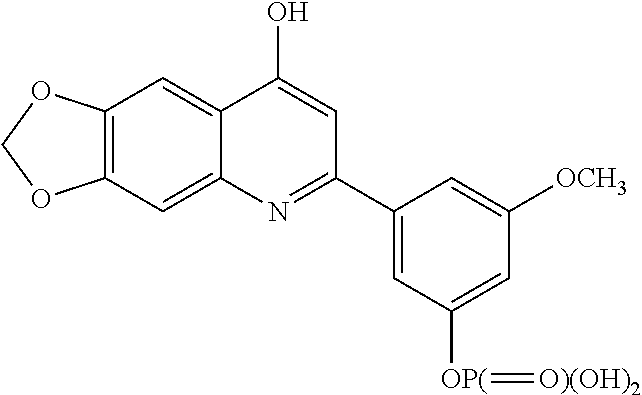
C12=CC3=C(C=C1C(O)=CC(C1=CC([OP(]=[O)(OH)2])=CC([OCH3])=C1)=N2)OCO3
